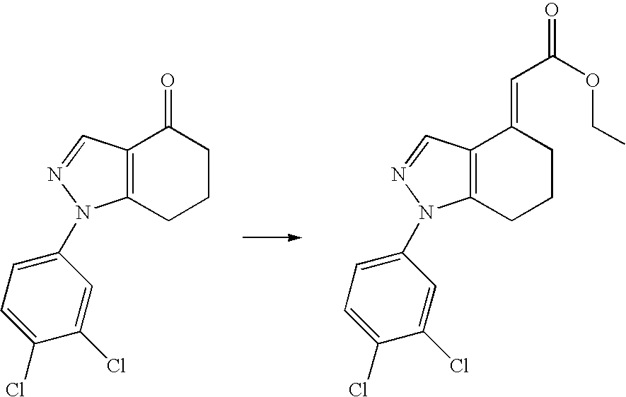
C12=C(CCCC1=O)N(C1=CC=C(Cl)C(Cl)=C1)N=C2.C12=C(CCCC1=CC(=O)OCC)N(C1=CC=C(Cl)C(Cl)=C1)N=C2
